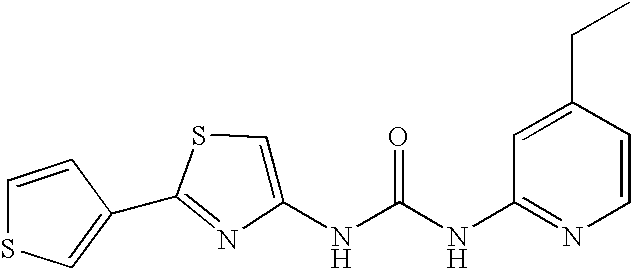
C1(C2=CSC=C2)=NC(NC(NC2=NC=CC(CC)=C2)=O)=CS1
